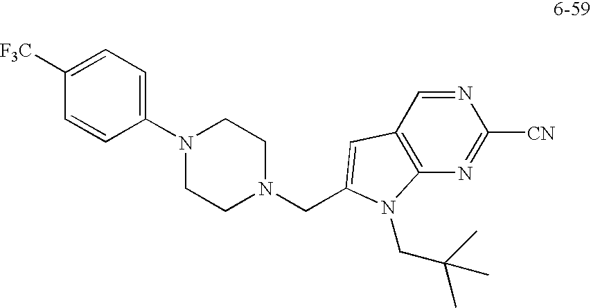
[F3C]C1=CC=C(N2CCN(CC3=CC4=C(N=C([CN])N=C4)N3CC(C)(C)C)CC2)C=C1
